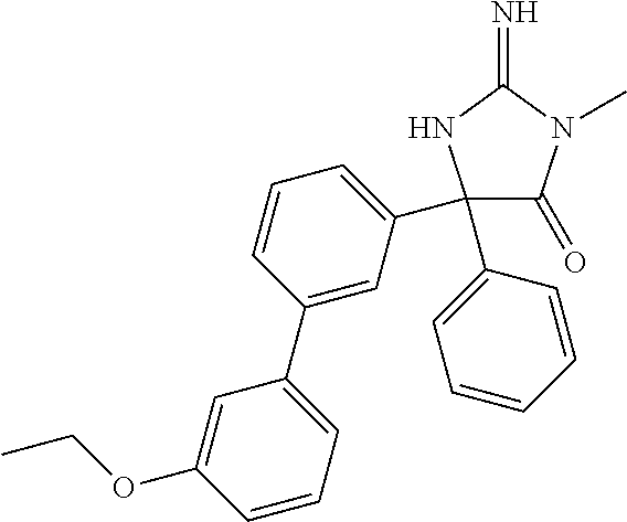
C1(=O)C(C2=CC=CC(C3=CC=CC(OCC)=C3)=C2)(C2=CC=CC=C2)NC(=N)N1C
